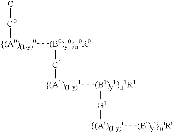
[{(A0)(1-y)0]([G0]C)[(B0)y0}n0R0][G1][{(A1)(1-y)1][(B1)y1}n1R1][G1][{(Ai)(1-y)i][(Bi)yi}niRi]
